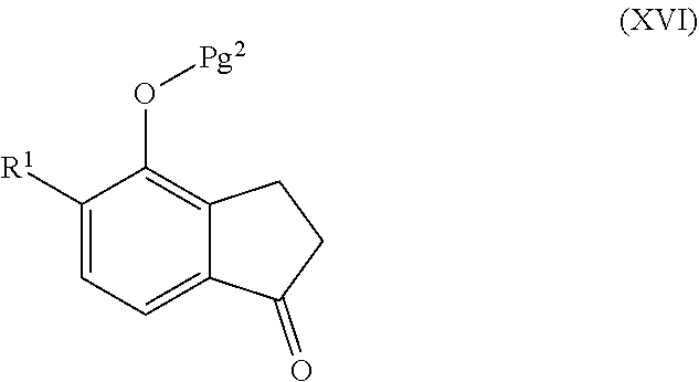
C1([R1])=CC=C2C(=C1O[Pg2])CCC2=O
